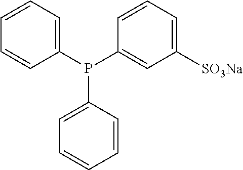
C1=CC=C(P(C2=CC([SO3Na])=CC=C2)C2=CC=CC=C2)C=C1
